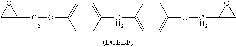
C1C(COC2=CC=C(CC3=CC=C(OCC4CO4)C=C3)C=C2)O1
